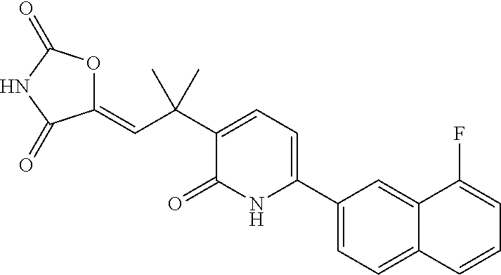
C12=CC(C3=CC=C(C(C=C4OC(=O)NC4=O)(C)C)C(=O)N3)=CC=C1C=CC=C2F
